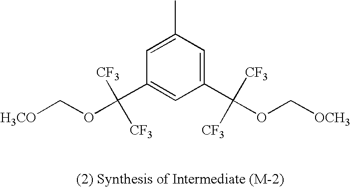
C1=C(C)C=C(C(OC[OCH3])([CF3])[CF3])C=C1C([CF3])([CF3])OC[H3CO]
